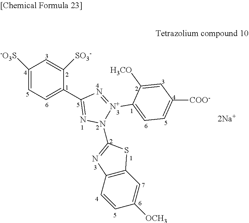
C1=C([SO3-])C(C2=NN(C3=NC4=C(S3)C=C([OCH3])C=C4)[N+](C3=CC=C([COO-])C=C3[H3CO])=N2)=CC=C1[-O3S].[2Na+]
